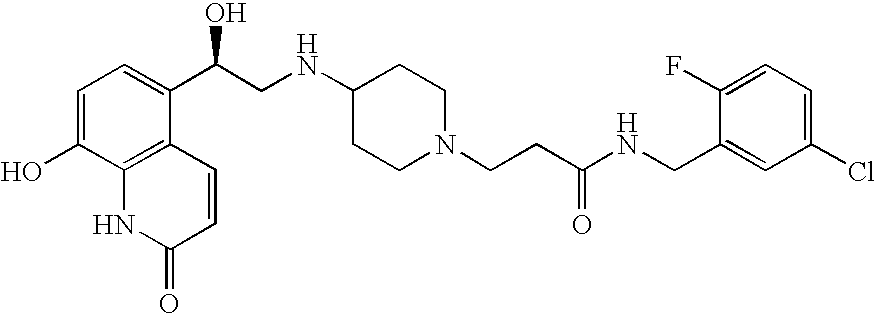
C1=C(O)C2=C(C(C(CNC3CCN(CCC(NCC4=CC(Cl)=CC=C4F)=O)CC3)O)=C1)C=CC(=O)N2
